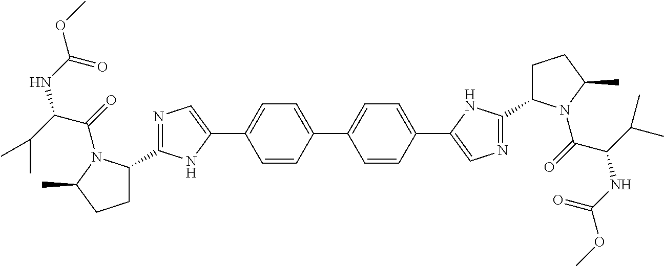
C1=CC(C2=CC=C(C3=CN=C(C4CCC(C)N4C(=O)C(C(C)C)NC(OC)=O)N3)C=C2)=CC=C1C1=CN=C(C2CCC(C)N2C(=O)C(C(C)C)NC(OC)=O)N1
